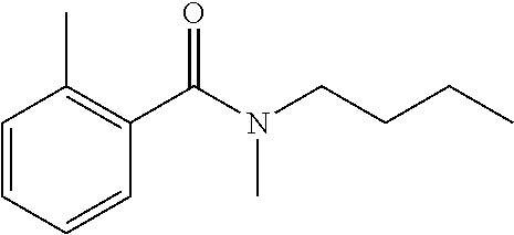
C1=CC=CC(C(=O)N(C)CCCC)=C1C
